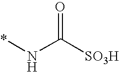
*NC([SO3H])=O
